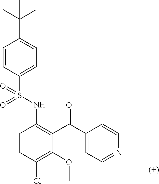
C1=CC(S(NC2=C(C(C3=CC=NC=C3)=O)C(OC)=C(Cl)C=C2)(=O)=O)=CC=C1C(C)(C)C
